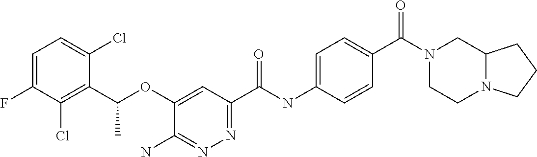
C1=C(F)C(Cl)=C(C(OC2=CC(C(NC3=CC=C(C(N4CCN5C(C4)CCC5)=O)C=C3)=O)=NN=C2N)C)C(Cl)=C1
